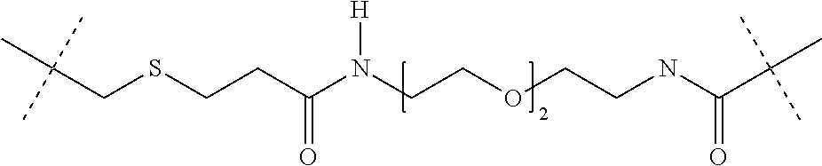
C(CSCCC(N(CCOCCNC(C(C)(C)C)=O)[H])=O)(C)(C)C
